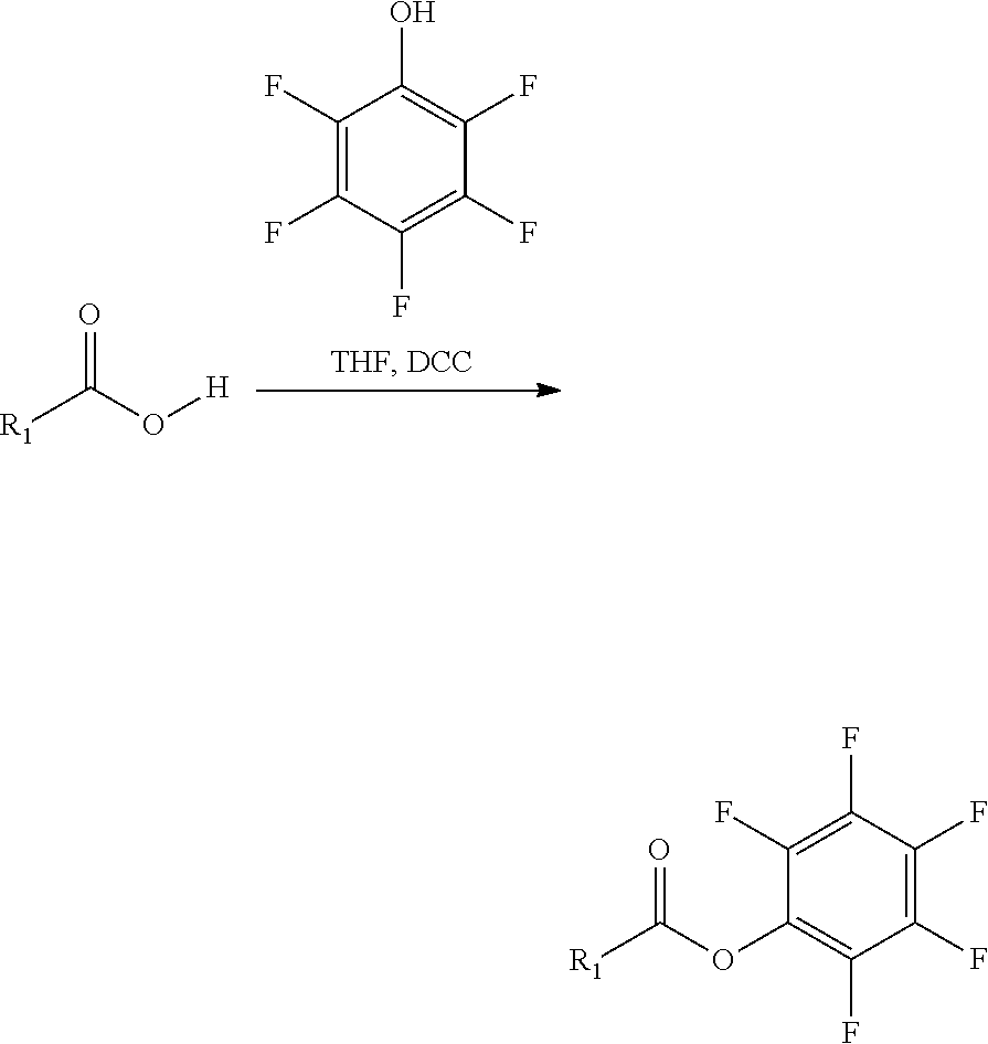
C1(F)=C(F)C(F)=C(F)C(F)=C1O.[R1]C(O[H])=O.C1(F)=C(F)C(F)=C(F)C(F)=C1OC([R1])=O
